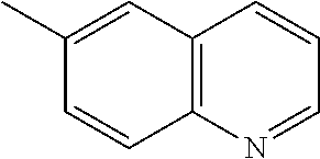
C12=C(N=CC=C1)C=CC(C)=C2
